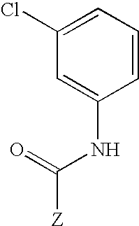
C1(Cl)=CC=CC(NC(=O)[Z])=C1
